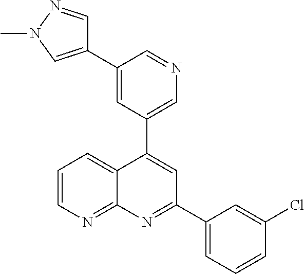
C1=C(C2=CN(C)N=C2)C=NC=C1C1=CC(C2=CC=CC(Cl)=C2)=NC2=NC=CC=C12
